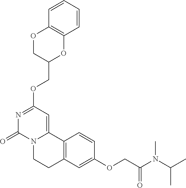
N1=C(OCC2OC3=C(OC2)C=CC=C3)C=C2N(C1=O)CCC1=C2C=CC(OCC(N(C(C)C)C)=O)=C1
